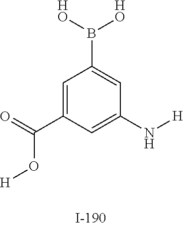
C1=C(C(=O)O[H])C=C(N[H])C=C1B([HO])[HO]
